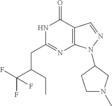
N1C(CC(C(F)(F)F)CC)=NC2=C(C1=O)C=NN2C1CN(C)CC1
